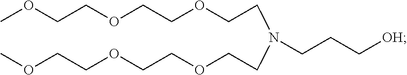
COCCOCCOCCN(CCOCCOCCOC)CCC[OH]
